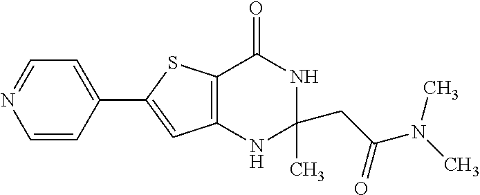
C12=C(NC(C)(CC(N(C)C)=O)NC1=O)C=C(C1=CC=NC=C1)S2
